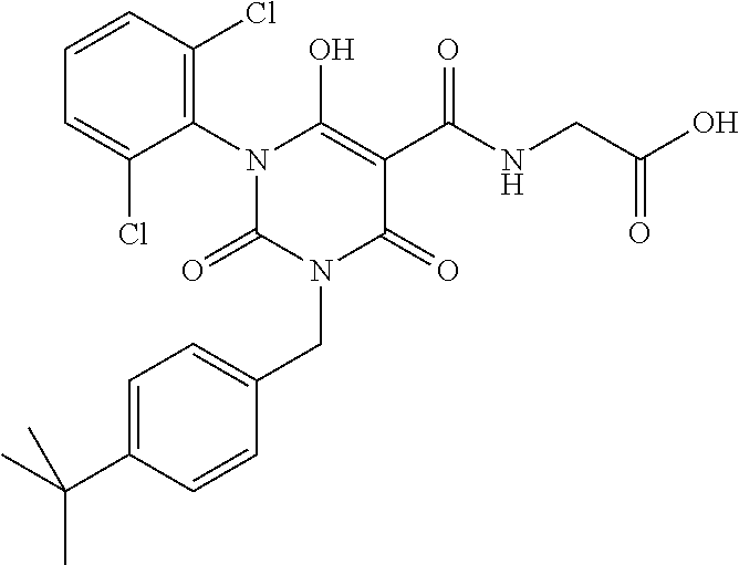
N1(C2=C(Cl)C=CC=C2Cl)C(=O)N(CC2=CC=C(C(C)(C)C)C=C2)C(=O)C(C(NCC(O)=O)=O)=C1O
